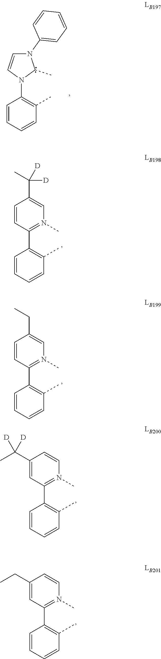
C1=CC(C2=C(C)C=CC=C2)=N(C)C=C1C(C)([D])[D].C1(N2C=CN(C3=CC=CC=C3)C2C)=C(C)C=CC=C1.C1=CC(C2=C(C)C=CC=C2)=N(C)C=C1CC.C1(C(C)([D])[D])=CC(C2=C(C)C=CC=C2)=N(C)C=C1.C1(CC)=CC(C2=C(C)C=CC=C2)=N(C)C=C1
